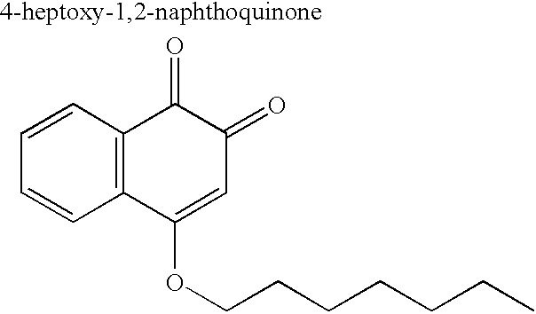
C1=CC2=C(C=C1)C(OCCCCCCC)=CC(=O)C2=O
